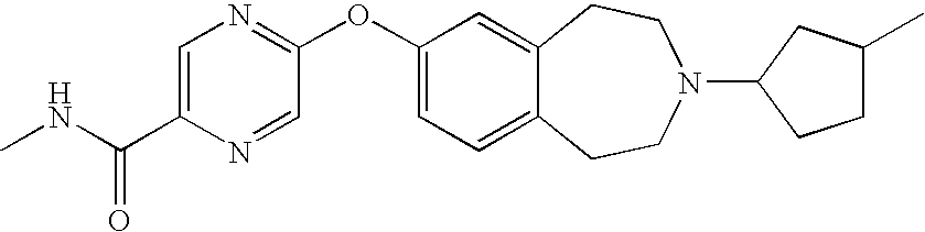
C1=C(C(NC)=O)N=CC(OC2=CC=C3C(=C2)CCN(C2CC(C)CC2)CC3)=N1
